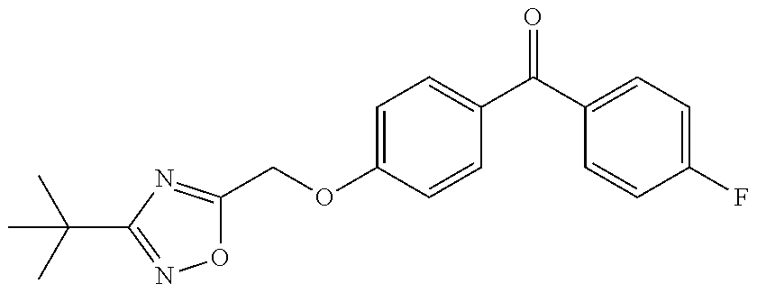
O1C(COC2=CC=C(C(=O)C3=CC=C(F)C=C3)C=C2)=NC(C(C)(C)C)=N1
